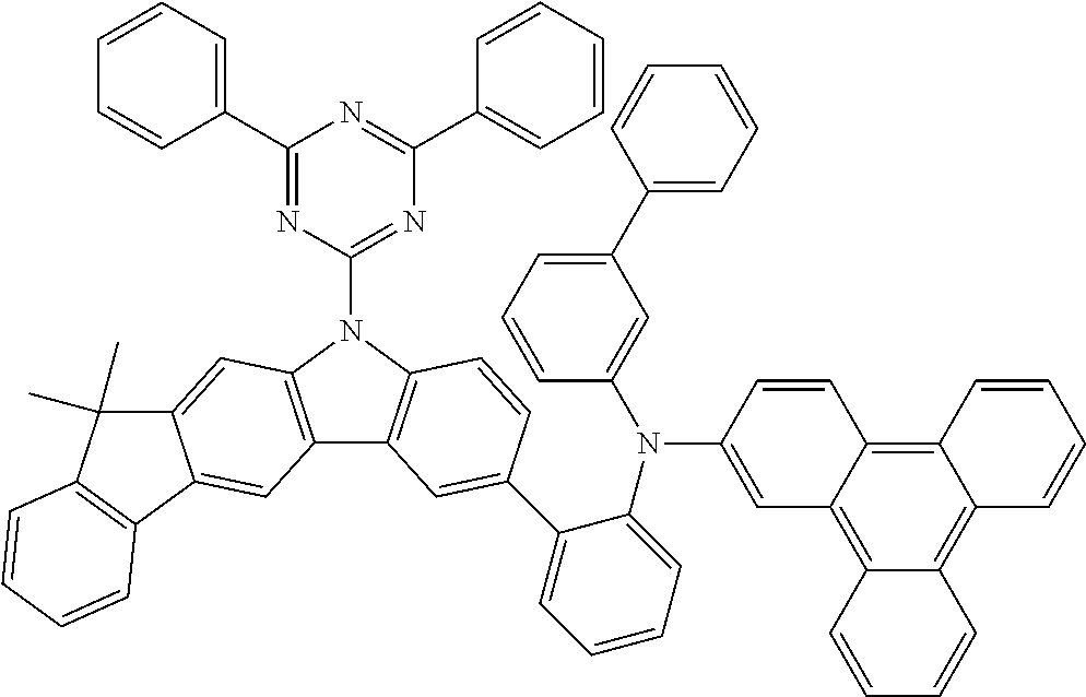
C1(C2=CC=CC=C2)=NC(N2C3=C(C4=C2C=C2C(=C4)C4=C(C2(C)C)C=CC=C4)C=C(C2=CC=CC=C2N(C2=CC4=C5C(=C6C(=C4C=C2)C=CC=C6)C=CC=C5)C2=CC(C4=CC=CC=C4)=CC=C2)C=C3)=NC(C2=CC=CC=C2)=N1
